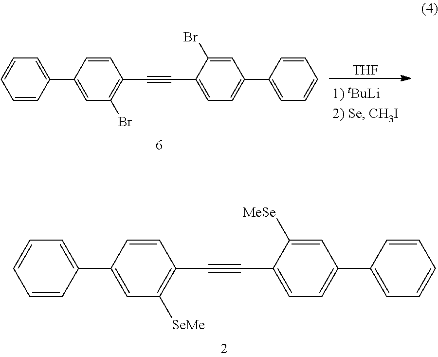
C1=C(C2=CC([SeMe])=C(C#CC3=CC=C(C4=CC=CC=C4)C=C3[MeSe])C=C2)C=CC=C1.C1=C(C2=CC(Br)=C(C#CC3=CC=C(C4=CC=CC=C4)C=C3Br)C=C2)C=CC=C1.[THF]
